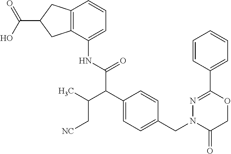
C1(NC(C(C2=CC=C(CN3C(=O)COC(C4=CC=CC=C4)=N3)C=C2)C(C[NC])C)=O)=CC=CC2=C1CC(C(O)=O)C2
